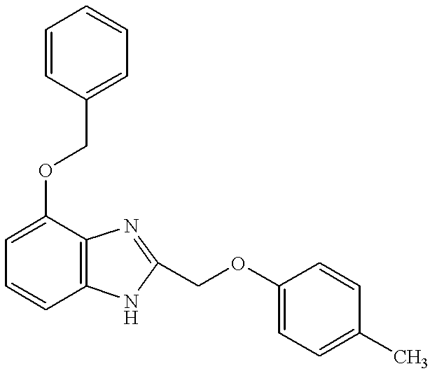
C1=C(OCC2=CC=CC=C2)C2=C(C=C1)NC(COC1=CC=C(C)C=C1)=N2
